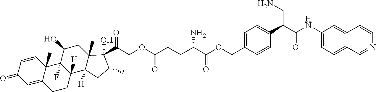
C(CC(C(OCC1=CC=C(C(CN)C(=O)NC2=CC=C3C(=C2)C=CN=C3)C=C1)=O)N)C(=O)OCC(C1(O)C2(C)C([H])(C3([H])CCC4=CC(=O)C=CC4(C)C3(F)C(O)C2)CC1C)=O
